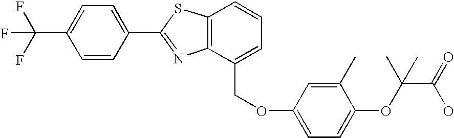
C1=CC(C2=NC3=C(S2)C=CC=C3COC2=CC=C(OC(C(=O)O)(C)C)C(C)=C2)=CC=C1C(F)(F)F
